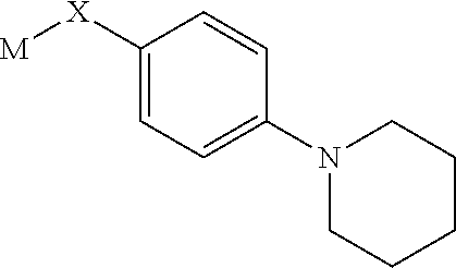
C1=C([X][M])C=CC(N2CCCCC2)=C1
